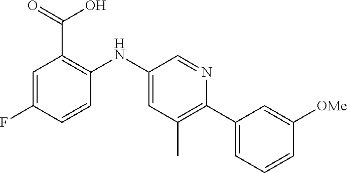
C1=C(F)C=CC(NC2=CC(C)=C(C3=CC=CC([OMe])=C3)N=C2)=C1C(=O)O
